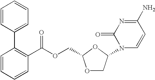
C1=CC(C2=C(C(OCC3OCC(N4C=CC(N)=NC4=O)O3)=O)C=CC=C2)=CC=C1
